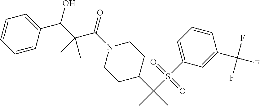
N1(C(C(C(C2=CC=CC=C2)O)(C)C)=O)CCC(C(C)(S(C2=CC=CC(C(F)(F)F)=C2)(=O)=O)C)CC1
